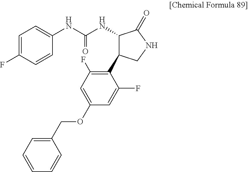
C1(NC(NC2=CC=C(F)C=C2)=O)C(C2=C(F)C=C(OCC3=CC=CC=C3)C=C2F)CNC1=O
